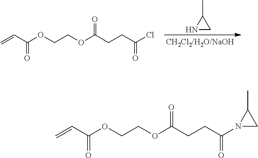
C(=O)(C=C)OCCOC(CCC(Cl)=O)=O.N1CC1C.C(CCC(=O)N1CC1C)(OCCOC(C=C)=O)=O
